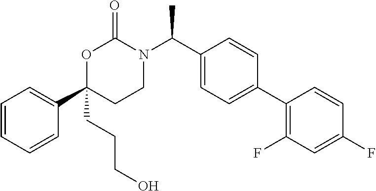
C1=CC=CC(C2(CCCO)CCN(C(C3=CC=C(C4=C(F)C=C(F)C=C4)C=C3)C)C(=O)O2)=C1
